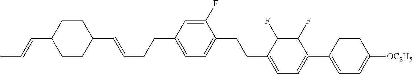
C1(C=CCCC2=CC=C(CCC3=CC=C(C4=CC=C([OC2H5])C=C4)C(F)=C3F)C(F)=C2)CCC(C=CC)CC1
